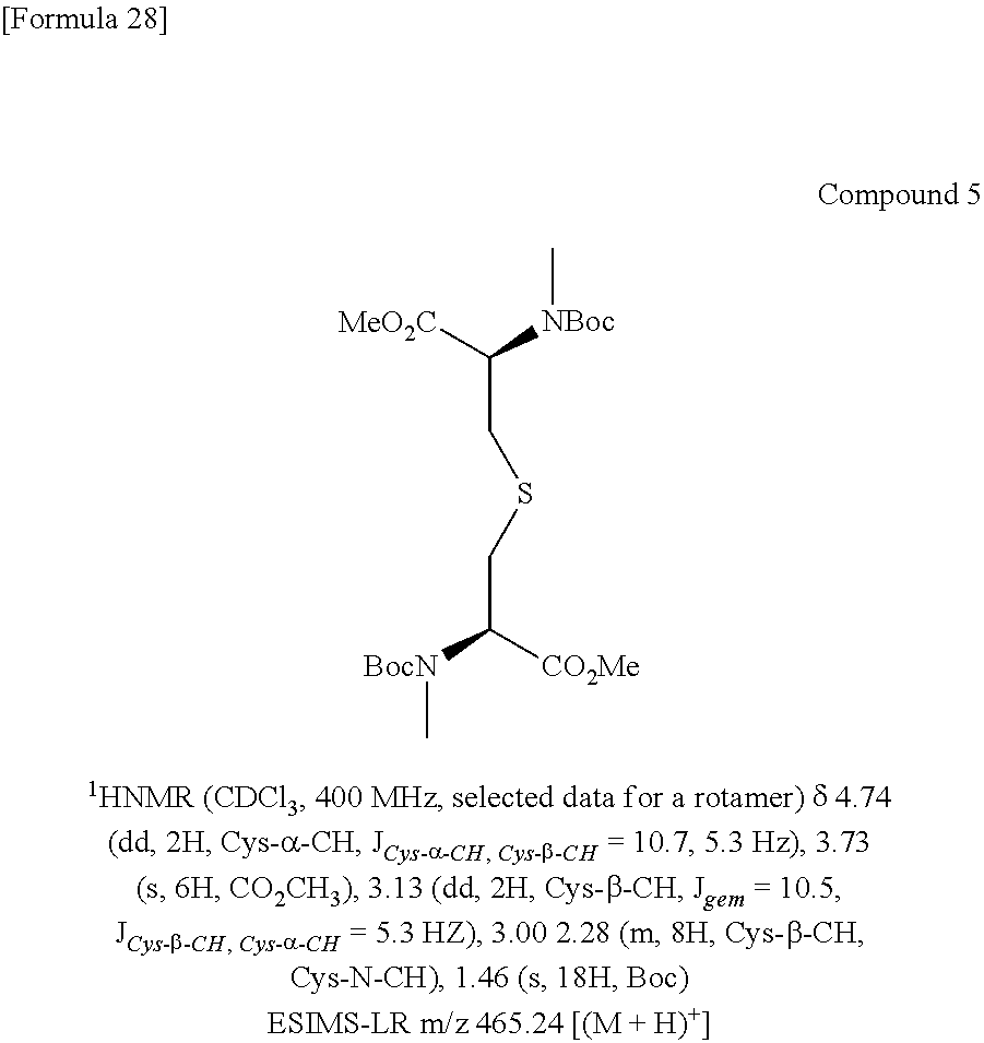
C[BocN]C(CSCC([MeO2C])[NBoc]C)[CO2Me]
